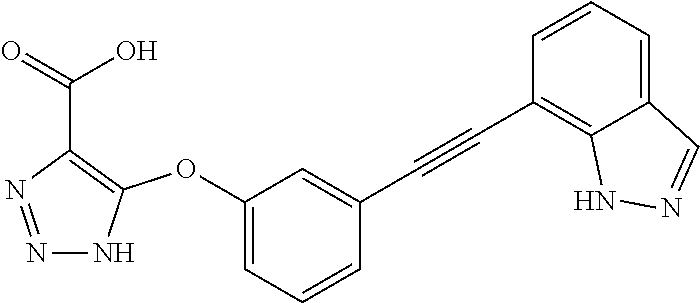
N1=NC(C(=O)O)=C(OC2=CC=CC(C#CC3=C4C(=CC=C3)C=NN4)=C2)N1
